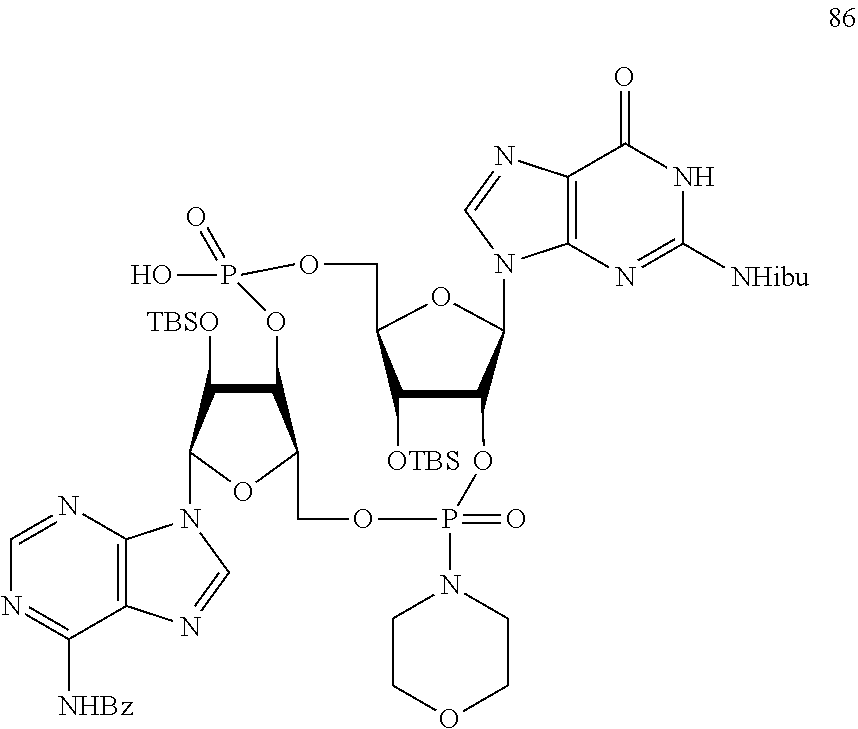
C12=C(N=CN=C1[NHBz])N(C1C([TBSO])C3C(O1)COP(N1CCOCC1)(=O)OC1C([OTBS])C(COP(O)(=O)O3)OC1N1C3=C(C(=O)NC([NHibu])=N3)N=C1)C=N2
